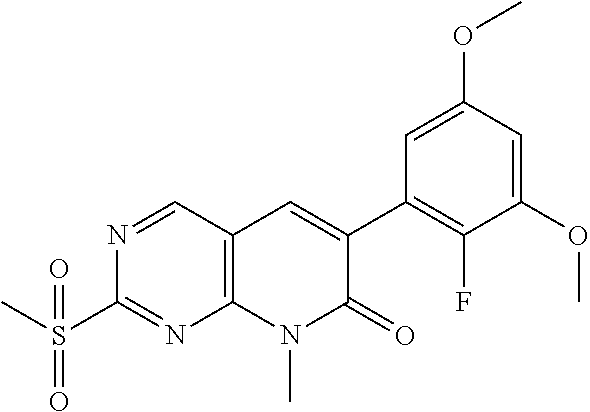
CS(C1=NC2=C(C=N1)C=C(C1=C(F)C(OC)=CC(OC)=C1)C(=O)N2C)(=O)=O
